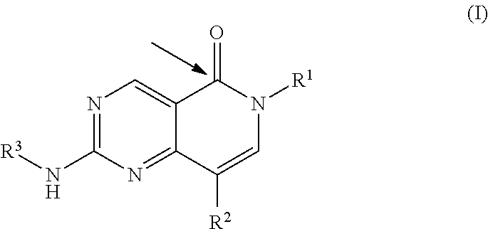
N1=C(N[R3])N=C2C(=C1)C(=O)N([R1])C=C2[R2]
